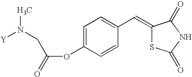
C1=C(OC(CN(C)[Y])=O)C=CC(C=C2SC(=O)NC2=O)=C1
